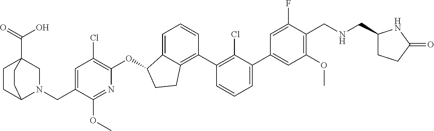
O(C1C2=CC=CC(C3=C(Cl)C(C4=CC(OC)=C(CNCC5CCC(=O)N5)C(F)=C4)=CC=C3)=C2CC1)C1=C(Cl)C=C(CN2CC3(C(=O)O)CCC2CC3)C(OC)=N1
